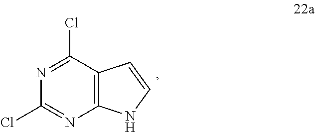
C1(Cl)=NC2=C(C(Cl)=N1)C=CN2
